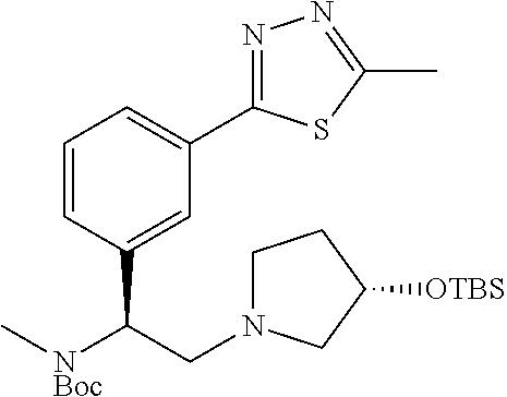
C[NBoc]C(CN1CCC([OTBS])C1)C1=CC(C2=NN=C(C)S2)=CC=C1
